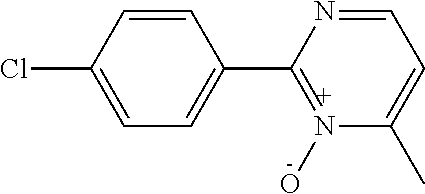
C1=CC(Cl)=CC=C1C1=N(O)C(C)=CC=N1
